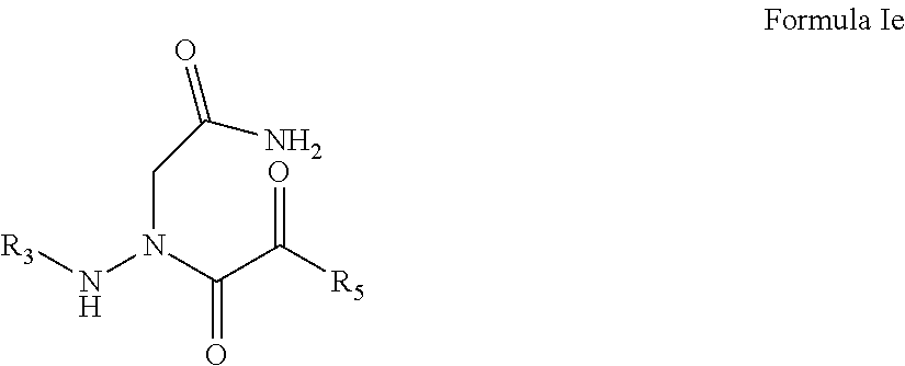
[R3]NN(C(C([R5])=O)=O)CC(=O)N
